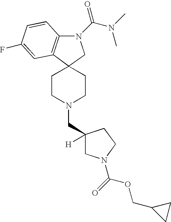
C12(CCN(CC3([H])CN(C(=O)OCC4CC4)CC3)CC1)C1=C(N(C(N(C)C)=O)C2)C=CC(F)=C1
